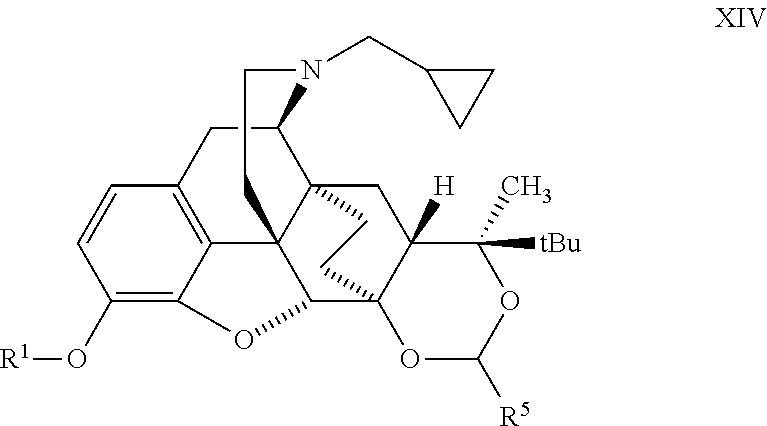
C1(O[R1])=C2C3=C(C=C1)CC1N(CC4CC4)CCC34C(O2)C23C([H])(CC41CC2)C(C)([tBu])OC([R5])O3
